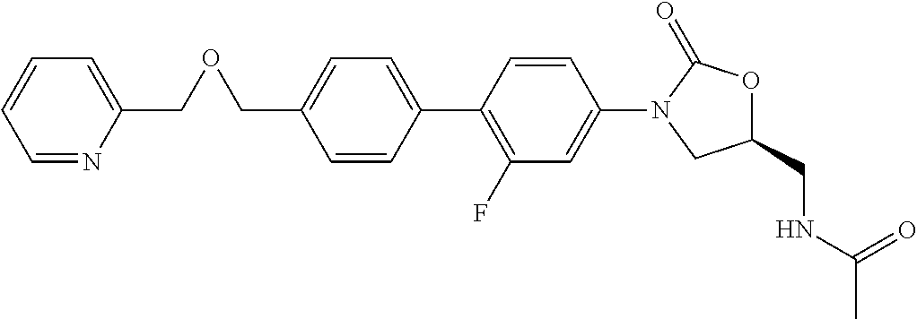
C1=CC(C2=C(F)C=C(N3CC(CNC(=O)C)OC3=O)C=C2)=CC=C1COCC1=CC=CC=N1
